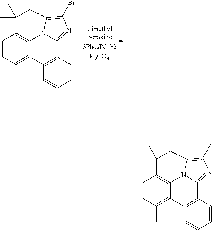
C1=CC(C)=C2C3=C1C(C)(C)CC1=C(C)N=C(C4=C2C=CC=C4)N31.[trimethylboroxine].C1=CC(C)=C2C3=C1C(C)(C)CC1=C(Br)N=C(C4=C2C=CC=C4)N31
